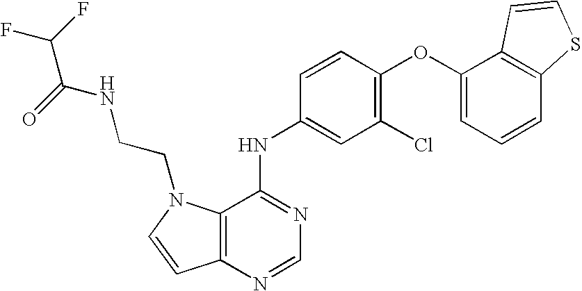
C12=C(N=CN=C1NC1=CC(Cl)=C(OC3=CC=CC4=C3C=CS4)C=C1)C=CN2CCNC(C(F)F)=O
